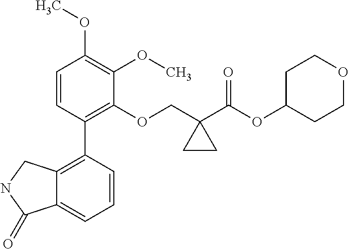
C1=CC(C2=C3C(=CC=C2)C(=O)NC3)=C(OCC2(C(OC3CCOCC3)=O)CC2)C(OC)=C1OC
